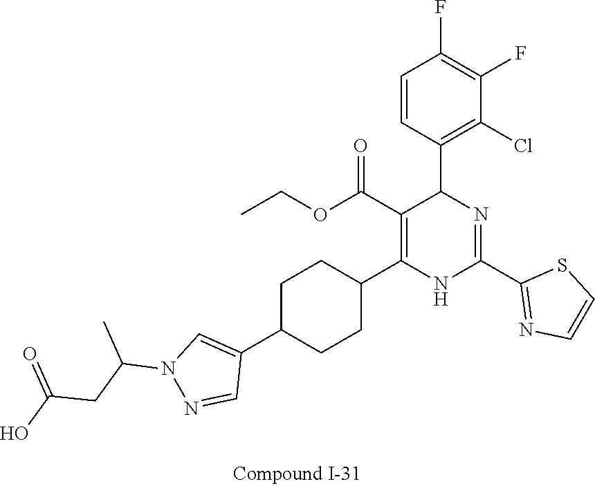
C1(F)=C(F)C=CC(C2N=C(C3=NC=CS3)NC(C3CCC(C4=CN(C(CC(O)=O)C)N=C4)CC3)=C2C(OCC)=O)=C1Cl
